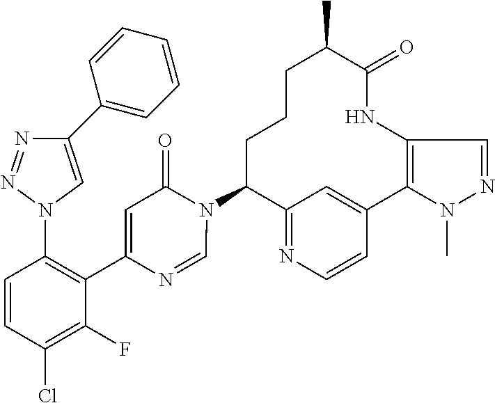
C12=NC=CC(=C1)C1=C(NC(=O)C(C)CCCC2N2C(=O)C=C(C3=C(N4C=C(C5=CC=CC=C5)N=N4)C=CC(Cl)=C3F)N=C2)C=NN1C
